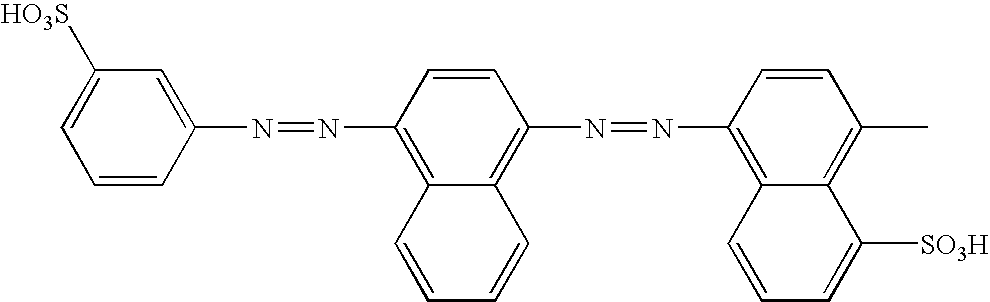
C1(N=NC2=C3C(=C(N=NC4=C5C(=C(C)C=C4)C([SO3H])=CC=C5)C=C2)C=CC=C3)=CC([HO3S])=CC=C1
